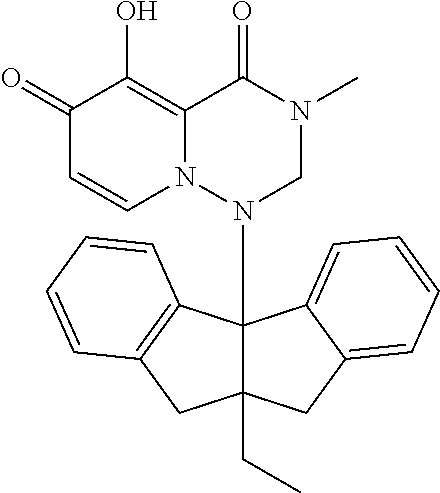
C1(=O)C=CN2C(=C1O)C(=O)N(C)CN2C12C(CC)(CC3=CC=CC=C13)CC1=C2C=CC=C1
